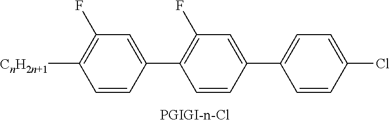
C1=C(C2=C(F)C=C(C3=CC=C(Cl)C=C3)C=C2)C=CC([CnH2n+1])=C1F
